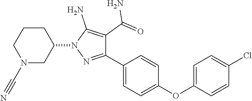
C1=C(OC2=CC=C(C3=NN(C4CCCN(C#N)C4)C(N)=C3C(=O)N)C=C2)C=CC(Cl)=C1
